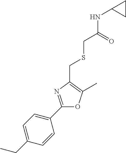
C1(CC)=CC=C(C2=NC(CSCC(=O)NC3CC3)=C(C)O2)C=C1
